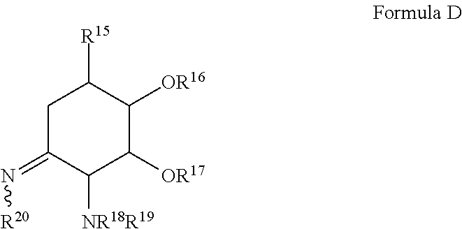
C1([NR18R19])C([OR17])C([OR16])C([R15])CC1=N[R20]
